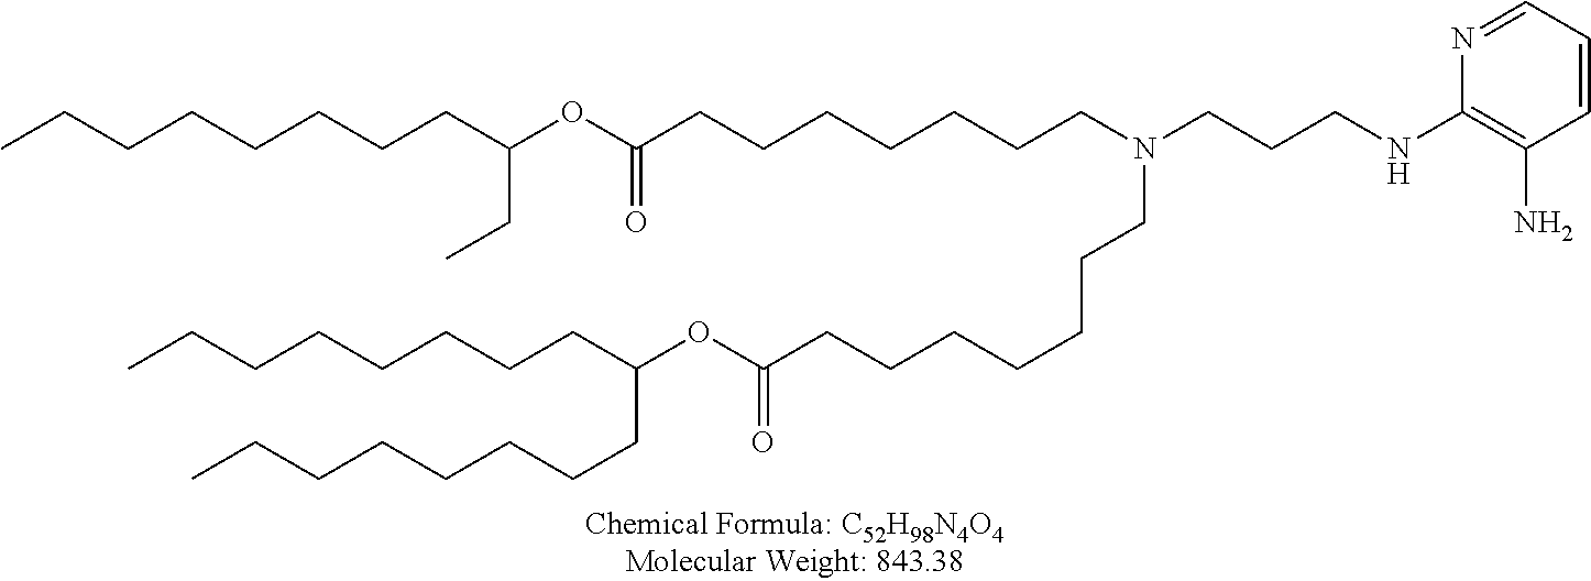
O(C(=O)CCCCCCCN(CCCCCCCC(OC(CC)CCCCCCCC)=O)CCCNC1=C(N)C=CC=N1)C(CCCCCCCC)CCCCCCCC
